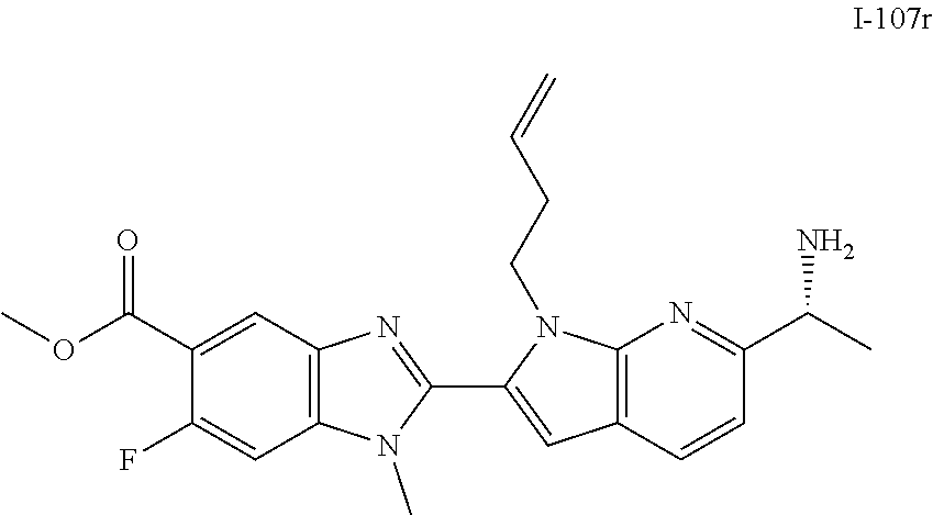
O(C)C(C1=CC2=C(C=C1F)N(C)C(C1=CC3=C(N=C(C(C)N)C=C3)N1CCC=C)=N2)=O
